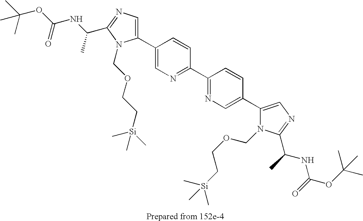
CC(OC(NC(C)C1=NC=C(C2=CN=C(C3=NC=C(C4=CN=C(C(C)NC(OC(C)(C)C)=O)N4COCC[Si](C)(C)C)C=C3)C=C2)N1COCC[Si](C)(C)C)=O)(C)C
